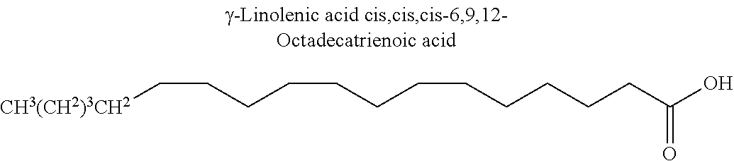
[CH3(CH2)3CH2]CCCCCCCCCCCCC(O)=O
